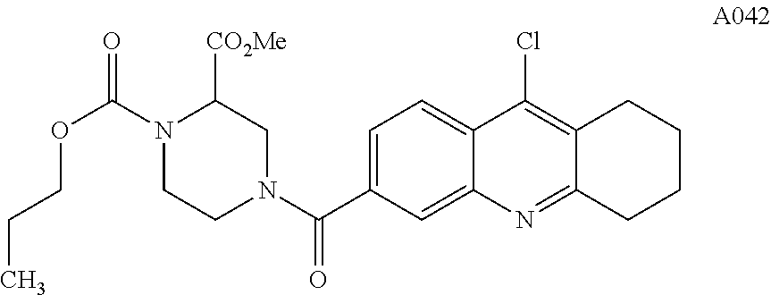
C1=C(C(N2CC([CO2Me])N(C(=O)OCCC)CC2)=O)C=C2C(=C1)C(Cl)=C1C(=N2)CCCC1
